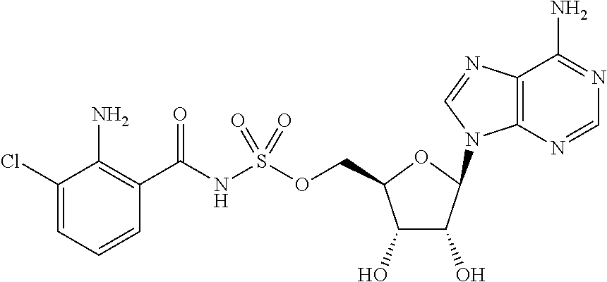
C1(O)C(O)C(N2C3=C(C(N)=NC=N3)N=C2)OC1COS(NC(C1=C(N)C(Cl)=CC=C1)=O)(=O)=O
